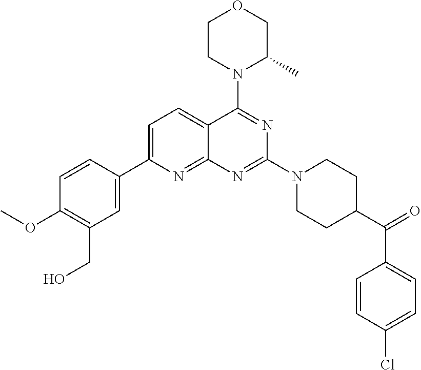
C1=C(C2=CC(CO)=C(OC)C=C2)N=C2C(=C1)C(N1C(C)COCC1)=NC(N1CCC(C(=O)C3=CC=C(Cl)C=C3)CC1)=N2
